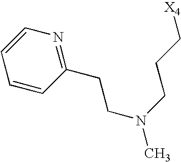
C1=CC(CCN(CCC[X4])C)=NC=C1
